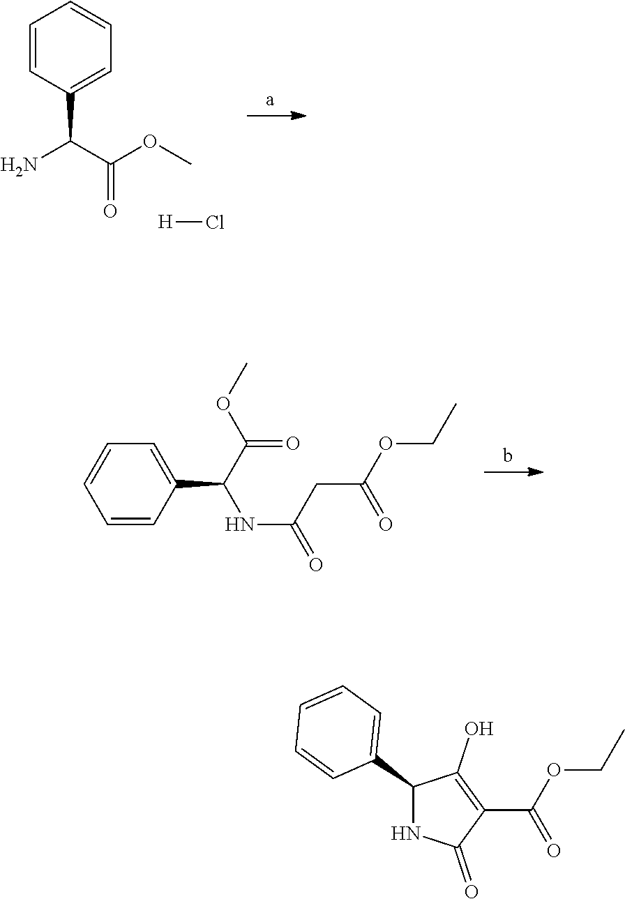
C1=CC(C(C(OC)=O)N)=CC=C1.[H]Cl.C1=CC(C(NC(CC(OCC)=O)=O)C(=O)OC)=CC=C1.C1(C2=CC=CC=C2)NC(=O)C(C(OCC)=O)=C1O
